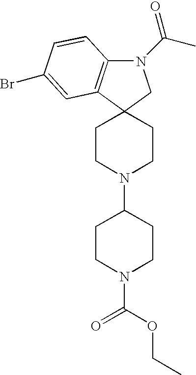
N1(C(=O)C)C2=C(C3(C1)CCN(C1CCN(C(OCC)=O)CC1)CC3)C=C(Br)C=C2
